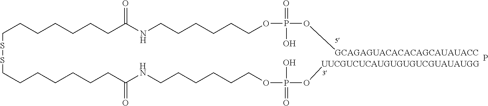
P.C(SSCCCCCCCC(=O)NCCCCCCOP(O[UUCGUCUCAUGUGUGUCGUAUAUGG])(=O)O)CCCCCCC(=O)NCCCCCCOP(O[GCAGAGUACACACAGCAUAUACC])(=O)O
